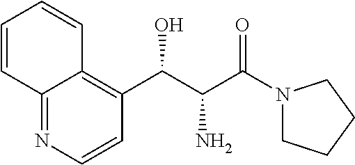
C12=NC=CC(C(C(C(N3CCCC3)=O)N)O)=C1C=CC=C2
